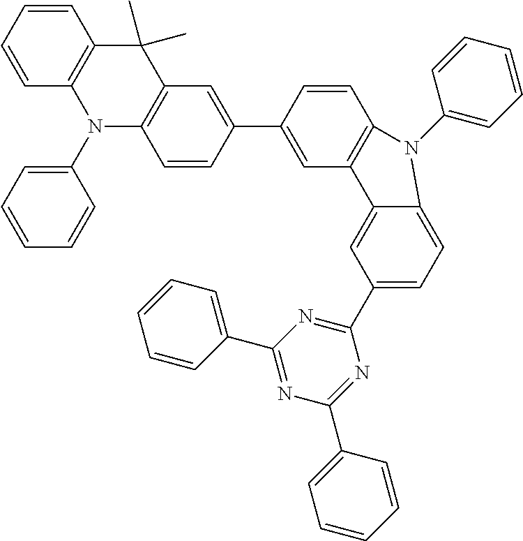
C1(C2=CC3=C(C=C2)N(C2=CC=CC=C2)C2=CC=C(C4=NC(C5=CC=CC=C5)=NC(C5=CC=CC=C5)=N4)C=C32)=CC2=C(C=C1)N(C1=CC=CC=C1)C1=C(C2(C)C)C=CC=C1
